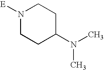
[E]N1CCC(N(C)C)CC1
